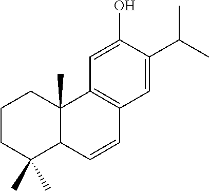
C1CC(C)(C)C2C(C)(C1)C1=C(C=C2)C=C(C(C)C)C(O)=C1
